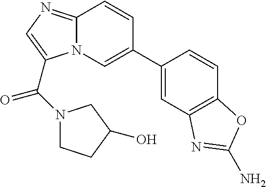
N12C(=NC=C1C(N1CCC(O)C1)=O)C=CC(C1=CC3=C(C=C1)OC(N)=N3)=C2
